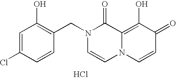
C1(O)=C(CN2C=CN3C(=C(O)C(=O)C=C3)C2=O)C=CC(Cl)=C1.Cl
